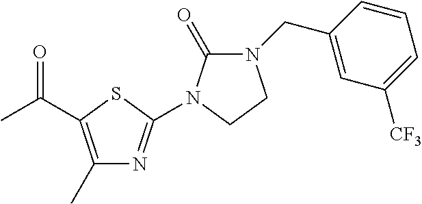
C1=C(CN2C(=O)N(C3=NC(C)=C(C(C)=O)S3)CC2)C=CC=C1[CF3]
